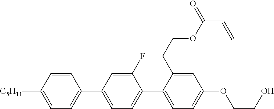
C1=CC([C5H11])=CC=C1C1=CC=C(C2=CC=C(OCCO)C=C2CCOC(C=C)=O)C(F)=C1
